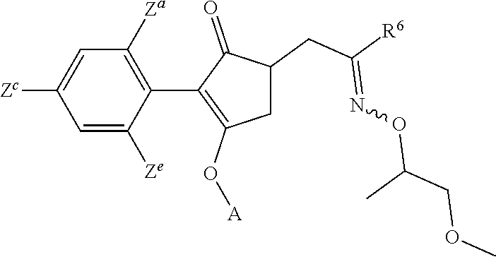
C1=C([Ze])C(C2=C(O[A])CC(CC([R6])=NOC(COC)C)C2=O)=C([Za])C=C1[Zc]
